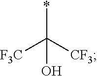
*C([CF3])([F3C])O
